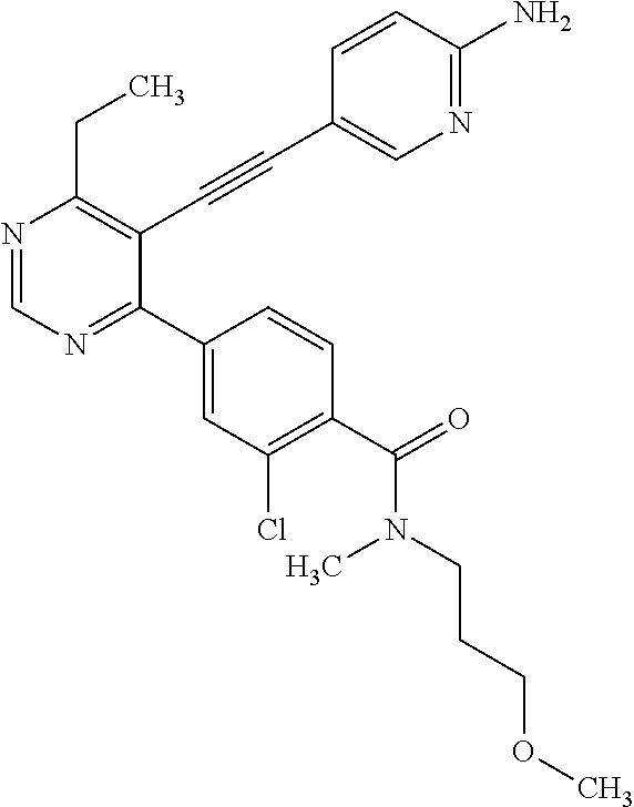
N1=CN=C(C2=CC(Cl)=C(C(=O)N(C)CCCOC)C=C2)C(C#CC2=CN=C(N)C=C2)=C1CC
